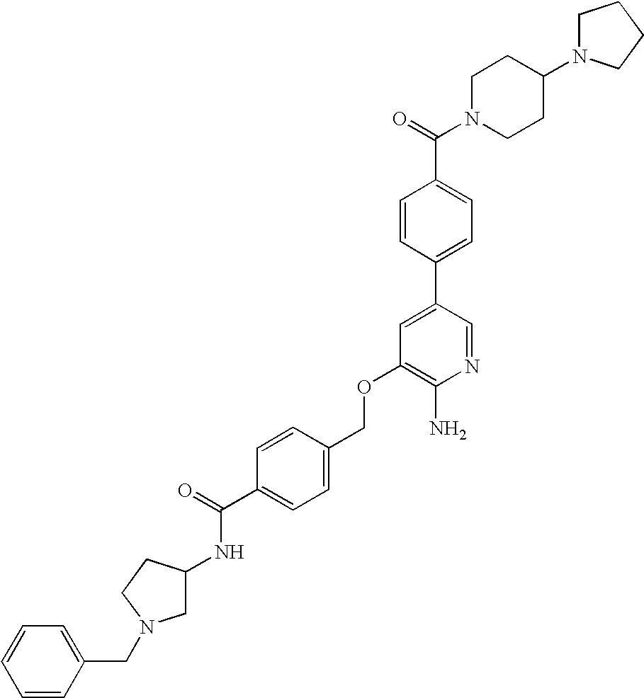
C(OC1=C(N)N=CC(C2=CC=C(C(=O)N3CCC(N4CCCC4)CC3)C=C2)=C1)C1=CC=C(C(=O)NC2CN(CC3=CC=CC=C3)CC2)C=C1
